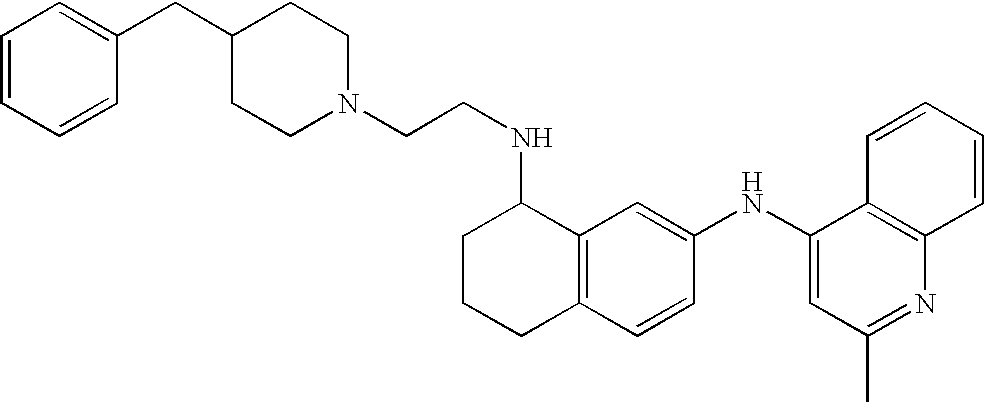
C1=CC=CC(CC2CCN(CCNC3CCCC4=C3C=C(NC3=CC(C)=NC5=C3C=CC=C5)C=C4)CC2)=C1
